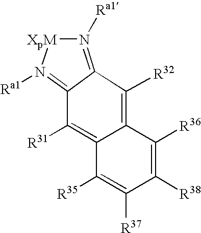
N1([Ra1])=C2C(=N([Ra1])[XpM]1)C([R31])=C1C(=C2[R32])C([R36])=C([R38])C([R37])=C1[R35]
